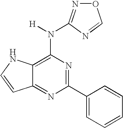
C12=NC(C3=CC=CC=C3)=NC(N([H])C3=NOC=N3)=C1NC=C2
